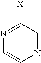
N1=CC([X1])=NC=C1
